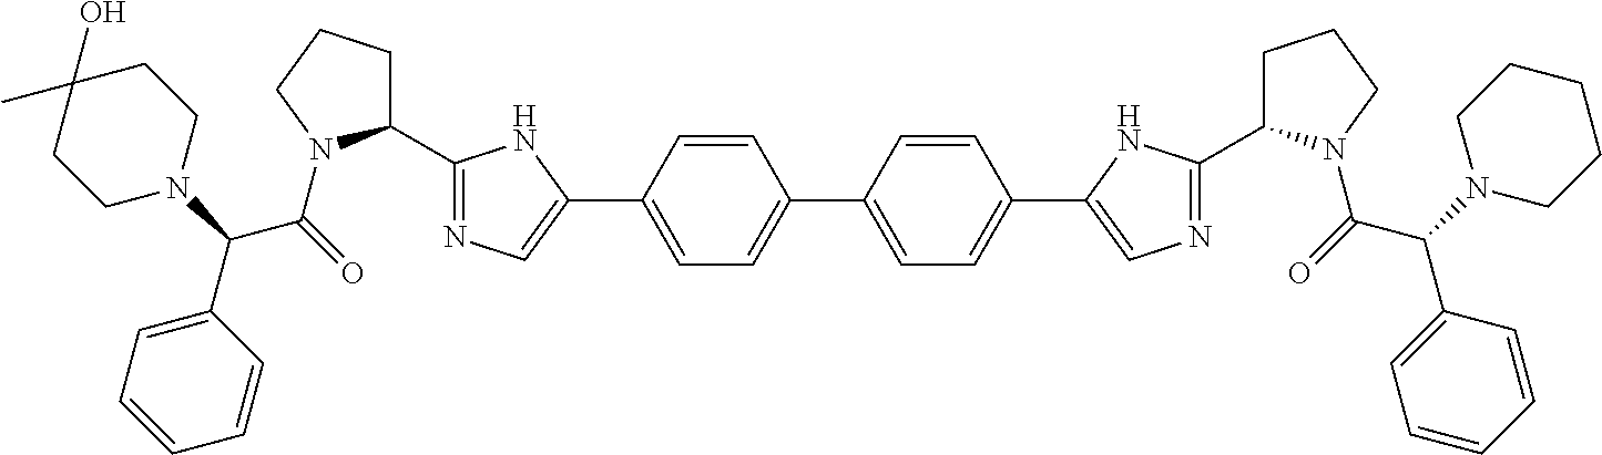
C1=CC(C2=CN=C(C3CCCN3C(=O)C(N3CCC(O)(C)CC3)C3=CC=CC=C3)N2)=CC=C1C1=CC=C(C2=CN=C(C3CCCN3C(=O)C(N3CCCCC3)C3=CC=CC=C3)N2)C=C1
